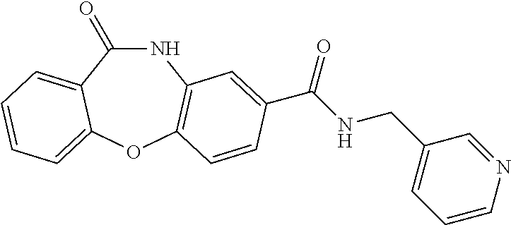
N1C(=O)C2=CC=CC=C2OC2=C1C=C(C(NCC1=CC=CN=C1)=O)C=C2
